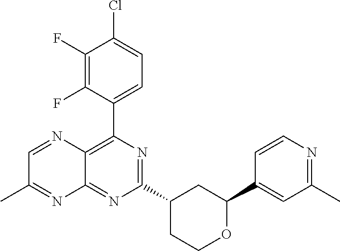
C1(C2=C3C(=NC(C4CCOC(C5=CC(C)=NC=C5)C4)=N2)N=C(C)C=N3)=CC=C(Cl)C(F)=C1F
